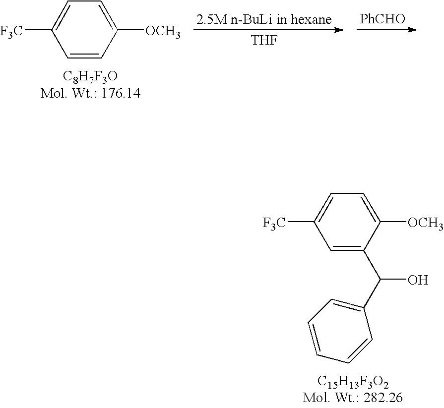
C1=C(C(C2=CC=CC=C2)O)C([OCH3])=CC=C1[F3C].[THF].[PhCHO].C1([F3C])=CC=C([OCH3])C=C1
